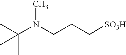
C(N(CCC[SO3H])C)(C)(C)C
